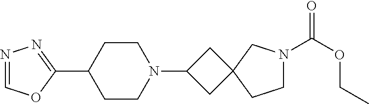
N1=COC(C2CCN(C3CC4(C3)CCN(C(OCC)=O)C4)CC2)=N1
